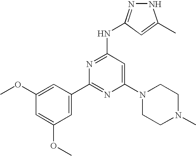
N1=C(NC2=NNC(C)=C2)C=C(N2CCN(C)CC2)N=C1C1=CC(OC)=CC(OC)=C1
